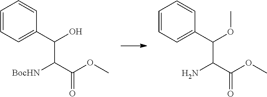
C1=CC=C(C(O)C([BocHN])C(OC)=O)C=C1.C1=CC=C(C(OC)C(N)C(OC)=O)C=C1
